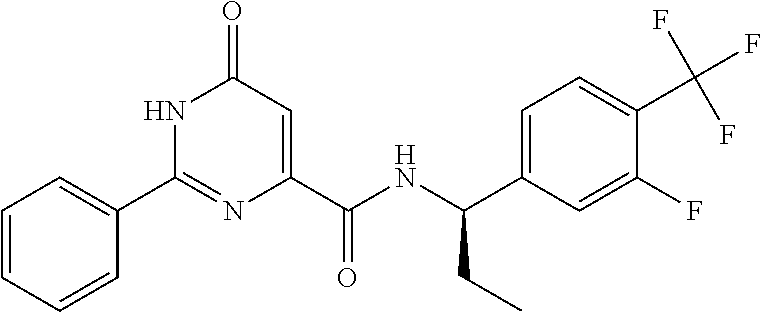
C1=CC=CC(C2=NC(C(=O)NC(CC)C3=CC=C(C(F)(F)F)C(F)=C3)=CC(=O)N2)=C1
